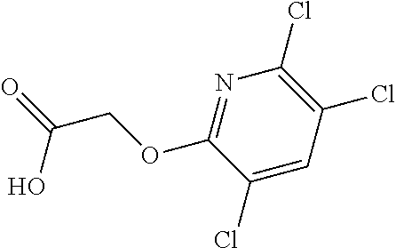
C1(Cl)=CC(Cl)=C(Cl)N=C1OCC(=O)O
